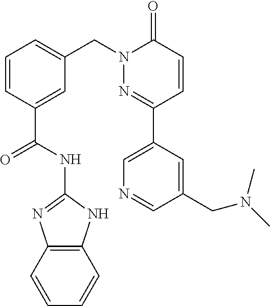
C12=C(NC(NC(C3=CC(CN4N=C(C5=CN=CC(CN(C)C)=C5)C=CC4=O)=CC=C3)=O)=N1)C=CC=C2
